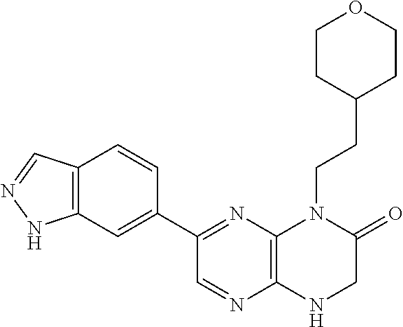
C12=C(N=C(C3=CC4=C(C=C3)C=NN4)C=N1)N(CCC1CCOCC1)C(=O)CN2
